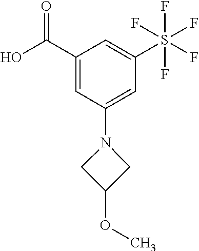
OC(C1=CC(N2CC(OC)C2)=CC(S(F)(F)(F)(F)F)=C1)=O
